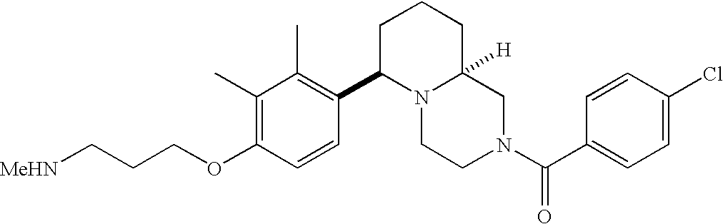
C(CCOC1=C(C)C(C)=C(C2N3C([H])(CCC2)CN(C(C2=CC=C(Cl)C=C2)=O)CC3)C=C1)[MeHN]
